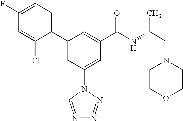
C1(C2=CC(N3C=NN=N3)=CC(C(NC(CN3CCOCC3)C)=O)=C2)=CC=C(F)C=C1Cl
